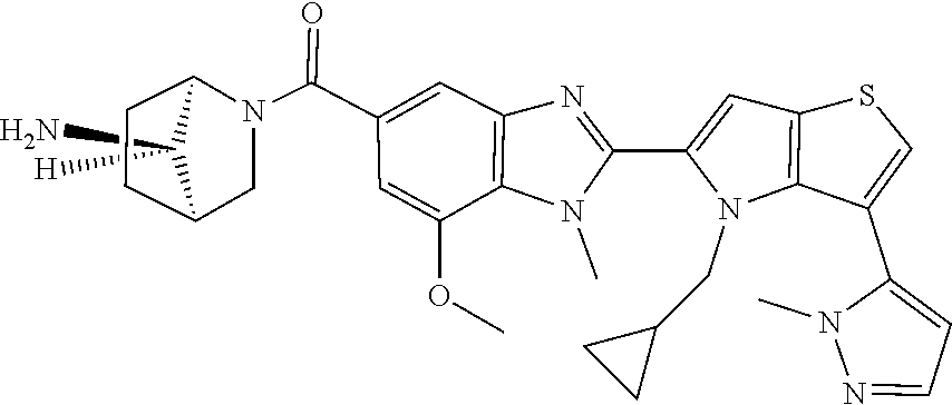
C12CCC(CN1C(C1=CC3=C(N(C)C(C4=CC5=C(N4CC4CC4)C(C4=CC=NN4C)=CS5)=N3)C(OC)=C1)=O)C2(N)[H]
